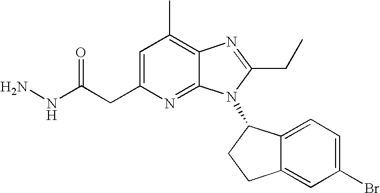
C1=C(CC(NN)=O)N=C2C(=C1C)N=C(CC)N2C1C2=CC=C(Br)C=C2CC1
